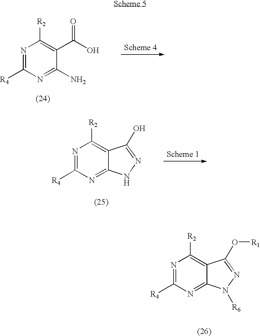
N1=C([R4])N=C(N)C(C(O)=O)=C1[R2].N1=C([R4])N=C2C(=C1[R2])C(O)=NN2.N1=C([R4])N=C2C(=C1[R2])C(O[R1])=NN2[R6]
